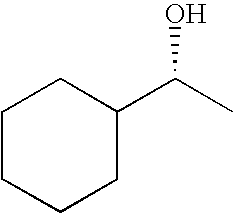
C1(C(C)O)CCCCC1
